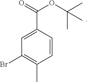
C1=C(C(=O)OC(C)(C)C)C=CC(C)=C1Br
